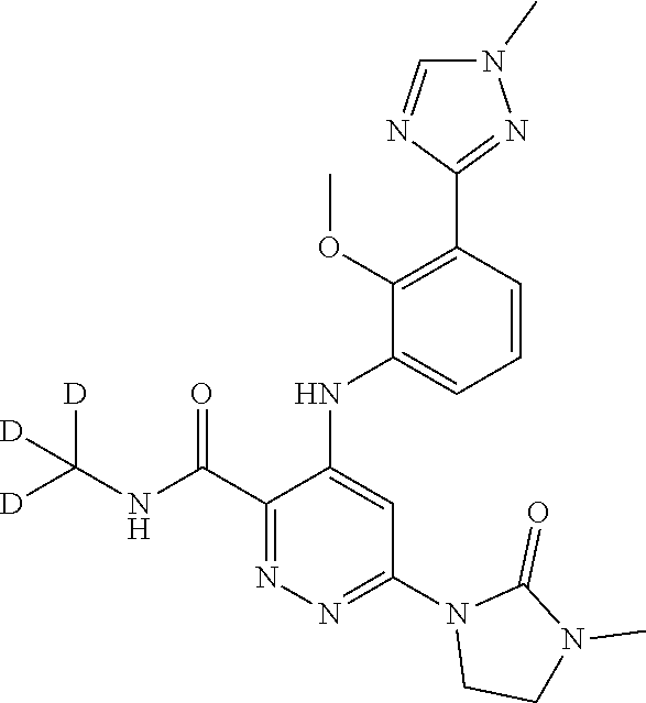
C1=CC(C2=NN(C)C=N2)=C(OC)C(NC2=CC(N3CCN(C)C3=O)=NN=C2C(NC([D])([D])[D])=O)=C1
